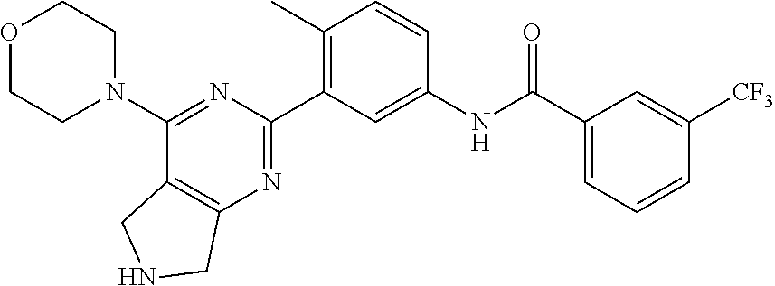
O1CCN(C2=NC(C3=C(C)C=CC(NC(C4=CC=CC([CF3])=C4)=O)=C3)=NC3=C2CNC3)CC1
